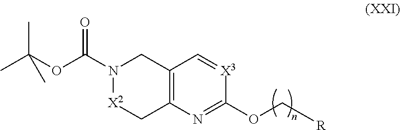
N1(C(OC(C)(C)C)=O)[X2]CC2=C(C1)C=[X3]C(OC[R])=N2
